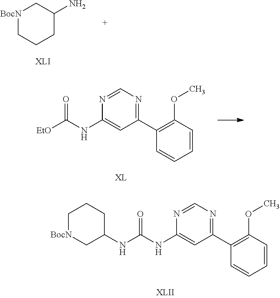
C1(C2=C(OC)C=CC=C2)=NC=NC(NC(NC2CCC[BocN]C2)=O)=C1.[BocN]1CCCC(N)C1.C1(C2=C(OC)C=CC=C2)=NC=NC(NC([EtO])=O)=C1
